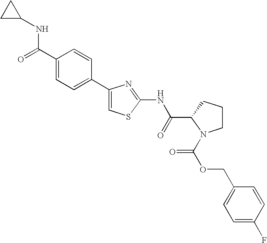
C1CCC(C(=O)NC2=NC(C3=CC=C(C(=O)NC4CC4)C=C3)=CS2)N1C(OCC1=CC=C(F)C=C1)=O
